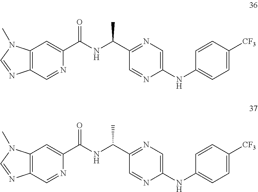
C12=C(C=NC(C(NC(C3=NC=C(NC4=CC=C([CF3])C=C4)N=C3)C)=O)=C1)N=CN2C.C12=C(C=NC(C(NC(C3=NC=C(NC4=CC=C([CF3])C=C4)N=C3)C)=O)=C1)N=CN2C
